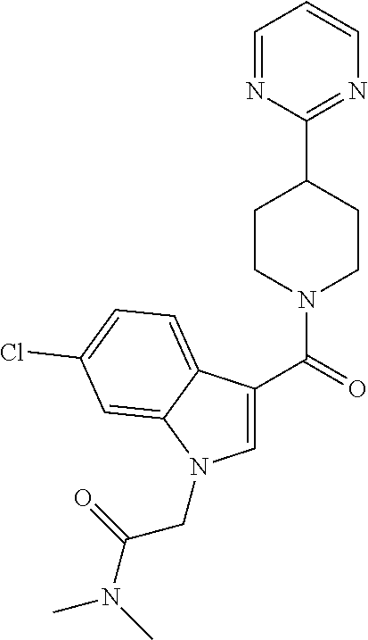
C1=C(C(=O)N2CCC(C3=NC=CC=N3)CC2)C2=CC=C(Cl)C=C2N1CC(N(C)C)=O
